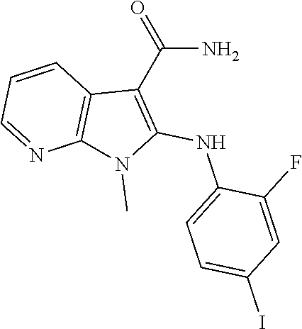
C1=CC2=C(N=C1)N(C)C(NC1=CC=C(I)C=C1F)=C2C(=O)N
